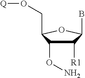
C1([R1])C(ON)C(CO[Q])OC1B
